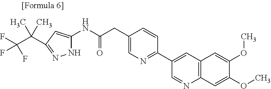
N1C(NC(CC2=CN=C(C3=CC4=C(N=C3)C=C(OC)C(OC)=C4)C=C2)=O)=CC(C(C(F)(F)F)(C)C)=N1
